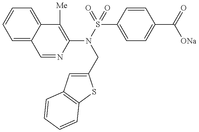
C1=NC(N(S(=O)(=O)C2=CC=C(C(=O)[ONa])C=C2)CC2=CC3=C(S2)C=CC=C3)=C([Me])C2=CC=CC=C12
